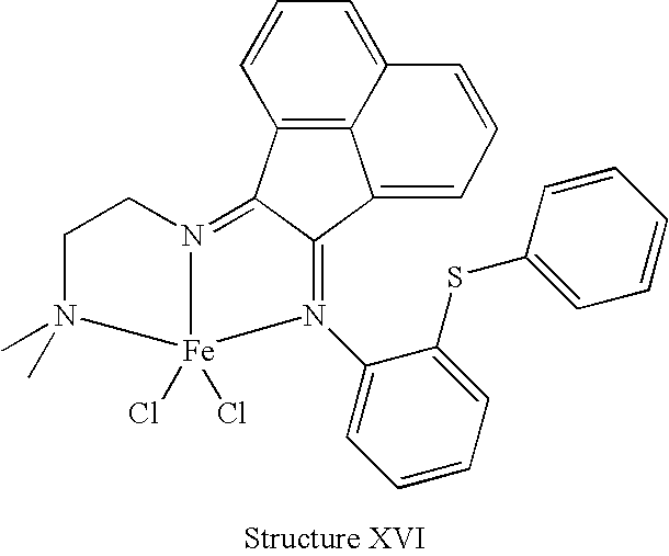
C12=C3C=CC=C1C=CC=C2C1=N(C2=CC=CC=C2SC2=CC=CC=C2)[Fe]2(Cl)(Cl)N(=C31)CCN2(C)C
